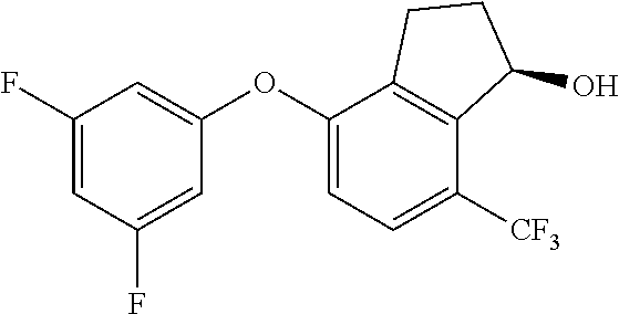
C1(F)=CC(F)=CC(OC2=CC=C([CF3])C3=C2CCC3O)=C1
